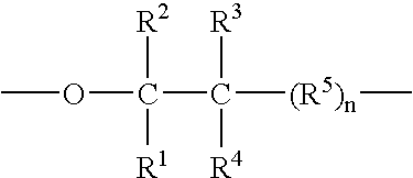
COC(C([(R5)n]C)([R3])[R4])([R1])[R2]
